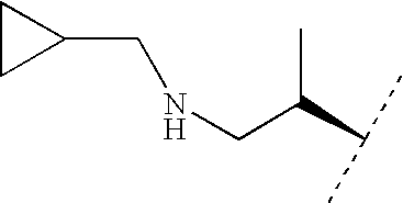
N(CC(C(C)C)C)CC1CC1
